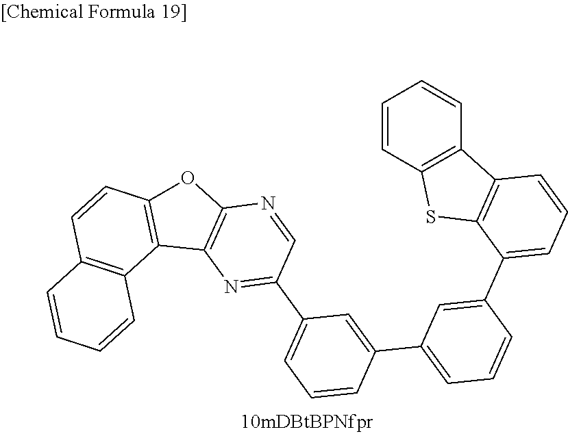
C1=NC2=C(N=C1C1=CC=CC(C3=CC=CC(C4=CC=CC5=C4SC4=C5C=CC=C4)=C3)=C1)C1=C(O2)C=CC2=C1C=CC=C2
